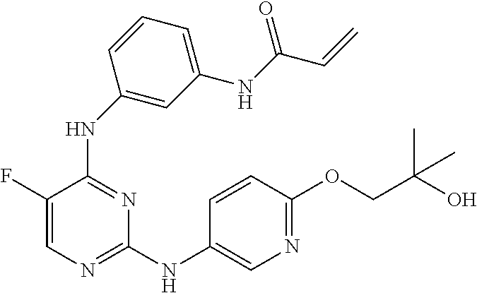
N(C1=NC=C(F)C(NC2=CC(NC(=O)C=C)=CC=C2)=N1)C1=CN=C(OCC(O)(C)C)C=C1
